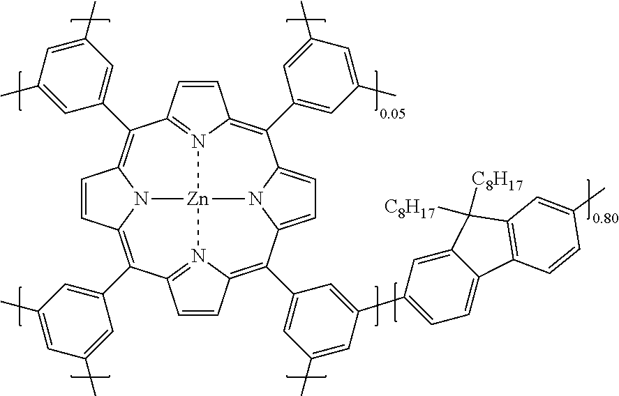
N12=C3C=CC1=C(C1=CC(C)=CC(C4=CC=C5C(=C4)C([C8H17])([C8H17])C4=C5C=CC(C)=C4)=C1)C1=CC=C4C(C5=CC(C)=CC(C)=C5)=C5N6=C(C(C7=CC(C)=CC(C)=C7)=C7C=CC(=C3C3=CC(C)=CC(C)=C3)N7[Zn]26N41)C=C5
